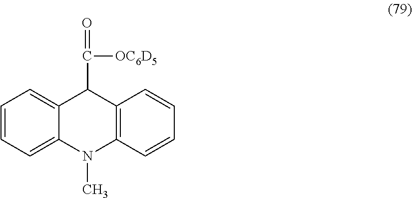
C1=CC=C2C(=C1)C(C([OC6D5])=O)C1=C(N2C)C=CC=C1
